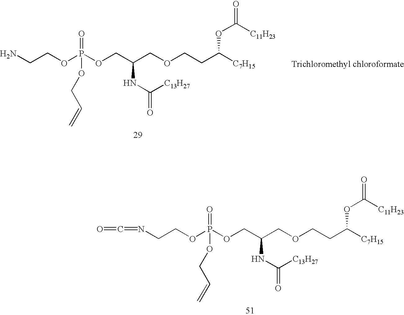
[Trichloromethyl chloroformate].C(COCCC([C7H15])OC(=O)[C11H23])(COP(OCCN)(=O)OCC=C)NC([C13H27])=O.C(COCCC([C7H15])OC(=O)[C11H23])(COP(OCCN=C=O)(=O)OCC=C)NC([C13H27])=O
